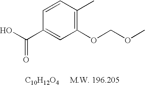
C1(OCOC)=C(C)C=CC(C(O)=O)=C1.[C10H12O4     M.W. 196.205]
